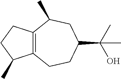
C12=C(CCC1C)C(C)CC(C(O)(C)C)CC2
